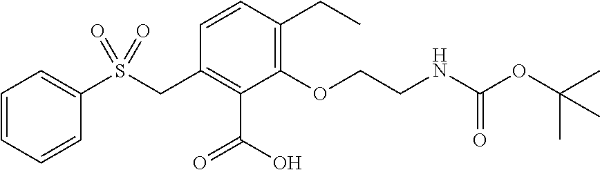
C1=CC=CC(S(CC2=C(C(O)=O)C(OCCNC(OC(C)(C)C)=O)=C(CC)C=C2)(=O)=O)=C1
